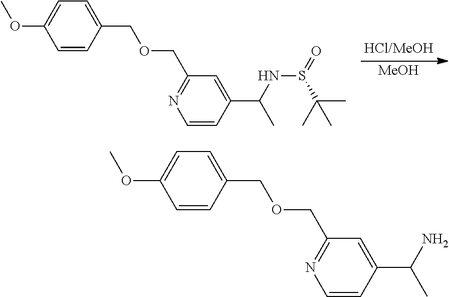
[MeOH].C1=CC(COCC2=NC=CC(C(C)NS(C(C)(C)C)=O)=C2)=CC=C1OC.C1=CC(COCC2=NC=CC(C(C)N)=C2)=CC=C1OC
